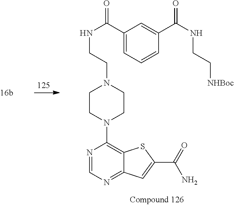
C(N1CCN(C2=C3C(=NC=N2)C=C(C(=O)N)S3)CC1)CNC(=O)C1=CC=CC(C(NCC[NHBoc])=O)=C1
